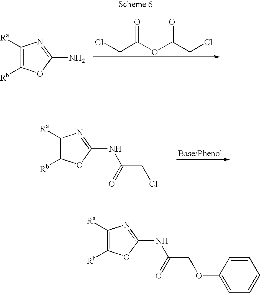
C1([Ra])=C([Rb])OC(N)=N1.ClCC(OC(CCl)=O)=O.C1([Ra])=C([Rb])OC(NC(CCl)=O)=N1.C1([Ra])=C([Rb])OC(NC(COC2=CC=CC=C2)=O)=N1
